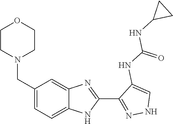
C1CN(CC2=CC=C3C(=C2)N=C(C2=NNC=C2NC(NC2CC2)=O)N3)CCO1
